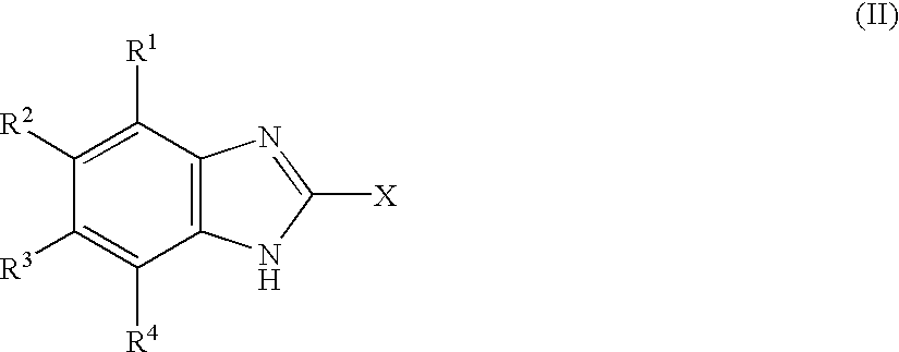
C12=C(C([R1])=C([R2])C([R3])=C1[R4])N=C([X])N2
